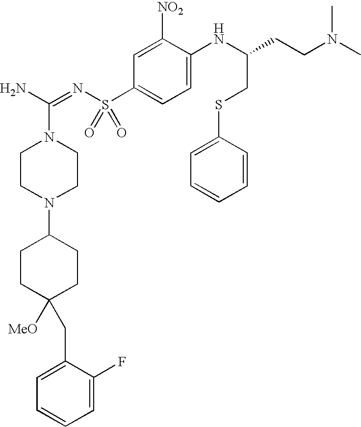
NC(=NS(C1=CC=C(NC(CSC2=CC=CC=C2)CCN(C)C)C([NO2])=C1)(=O)=O)N1CCN(C2CCC([MeO])(CC3=CC=CC=C3F)CC2)CC1
